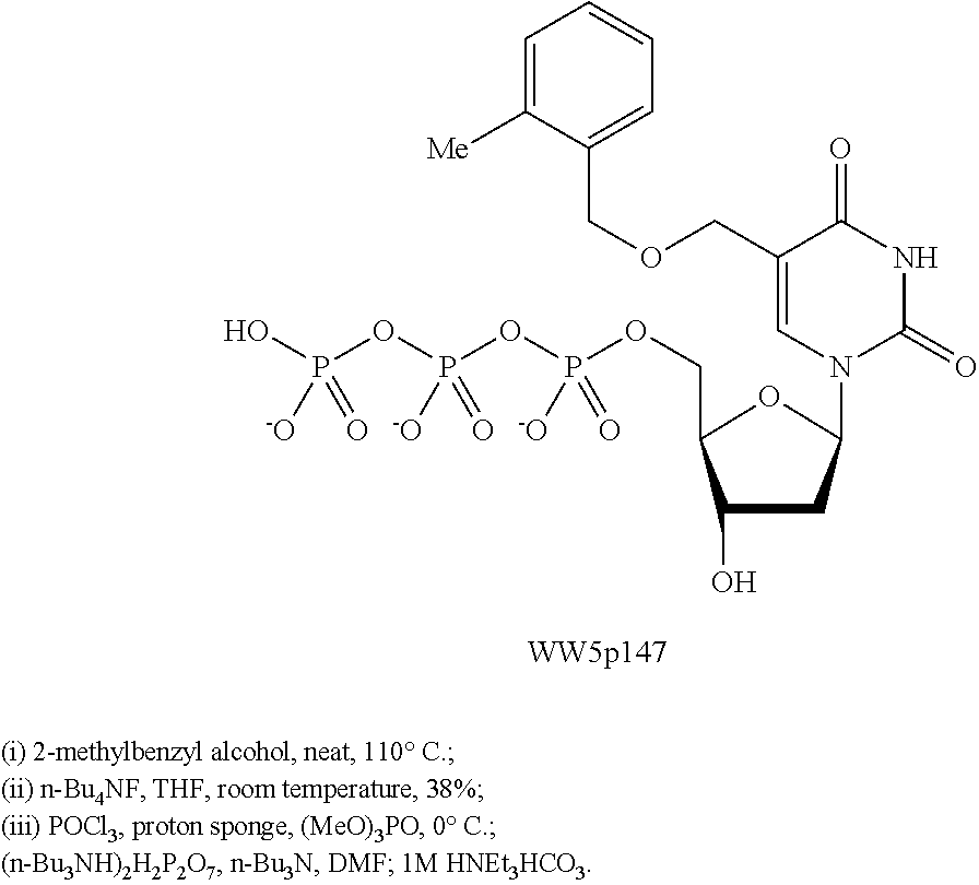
C1(O)CC(N2C=C(COCC3=CC=CC=C3[Me])C(=O)NC2=O)OC1COP(OP(OP(O)([-O])=O)([-O])=O)([-O])=O
